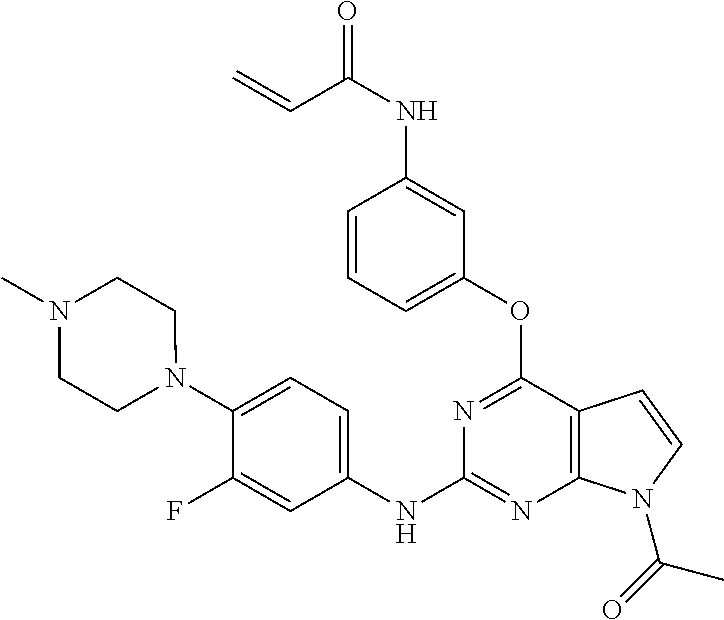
O=C(NC1=CC(OC2=NC(NC3=CC=C(N4CCN(C)CC4)C(F)=C3)=NC3=C2C=CN3C(=O)C)=CC=C1)C=C
